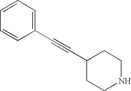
C1(C#CC2CCNCC2)=CC=CC=C1
